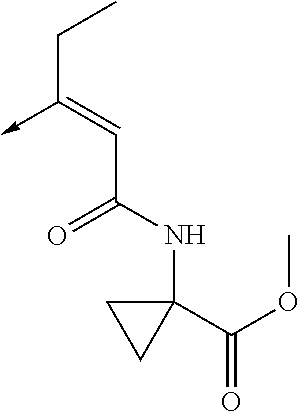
C(C(NC1(C(=O)OC)CC1)=O)=C(CC)->C
